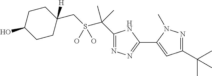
C1(C(S(CC2([H])CCC(O)CC2)(O)O)(C)C)=NN=C(C2=CC(C(C)(C)C)=NN2C)N1
